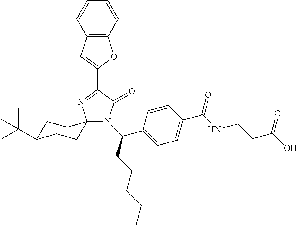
C12=C(C=C(C3=NC4(N(C(CCCCC)C5=CC=C(C(NCCC(O)=O)=O)C=C5)C3=O)CCC(C(C)(C)C)CC4)O1)C=CC=C2
